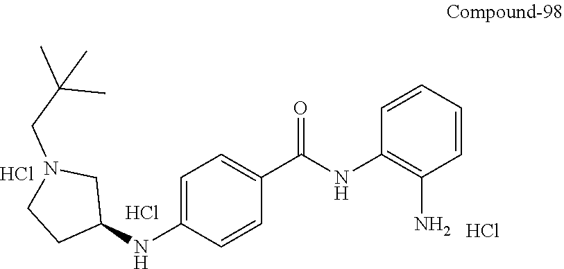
C1=C(NC2CN(CC(C)(C)C)CC2)C=CC(C(NC2=C(N)C=CC=C2)=O)=C1.Cl.Cl.Cl
